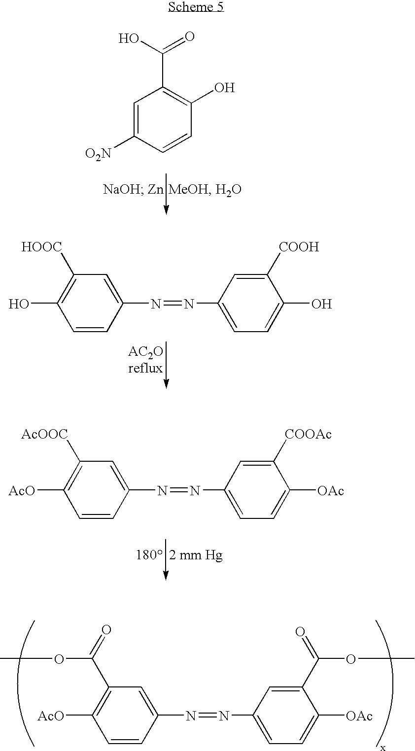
C1=C([O2N])C=CC(O)=C1C(O)=O.C1=CC(N=NC2=CC=C(O)C([COOH])=C2)=CC([HOOC])=C1O.C1=CC(N=NC2=CC=C([OAc])C([COOAc])=C2)=CC([AcOOC])=C1[AcO].C1=CC(N=NC2=CC=C([OAc])C(C(=O)OC)=C2)=CC(C(OC)=O)=C1[AcO]
